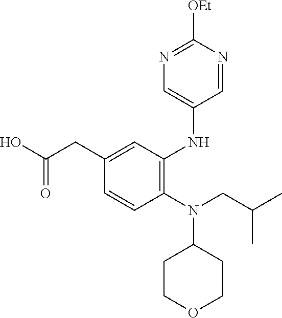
C1(N(CC(C)C)C2CCOCC2)=C(NC2=CN=C([OEt])N=C2)C=C(CC(O)=O)C=C1
